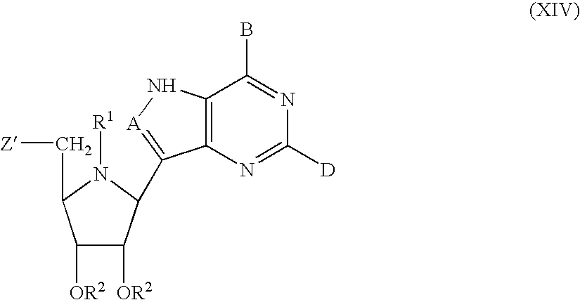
C1([OR2])C([OR2])C(C2=[A]NC3=C2N=C([D])N=C3B)N([R1])C1C[Z]
